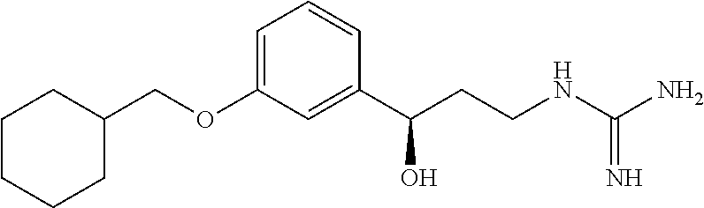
C1CCCC(COC2=CC=CC(C(CCNC(N)=N)O)=C2)C1
